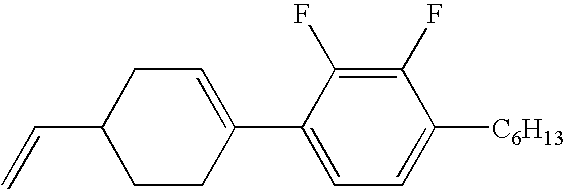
C1(F)=C(F)C(C2=CCC(C=C)CC2)=CC=C1[C6H13]
